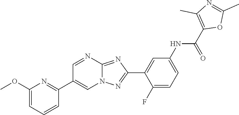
C1(F)=CC=C(NC(C2=C(C)N=C(C)O2)=O)C=C1C1=NN2C(=N1)N=CC(C1=NC(OC)=CC=C1)=C2
